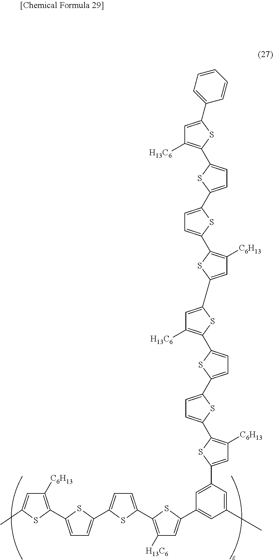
C1([C6H13])=C(C2=CC=C(C3=CC=C(C4=C([H13C6])C=C(C5=CC(C)=CC(C6=CC([C6H13])=C(C7=CC=C(C8=CC=C(C9=C([H13C6])C=C(C%10=CC([C6H13])=C(C%11=CC=C(C%12=CC=C(C%13=C([H13C6])C=C(C%14=CC=CC=C%14)S%13)S%12)S%11)S%10)S9)S8)S7)S6)=C5)S4)S3)S2)SC(C)=C1
